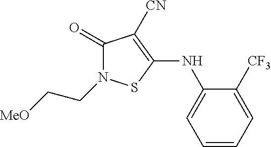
C1(=O)N(CC[MeO])SC(NC2=CC=CC=C2[CF3])=C1[CN]
